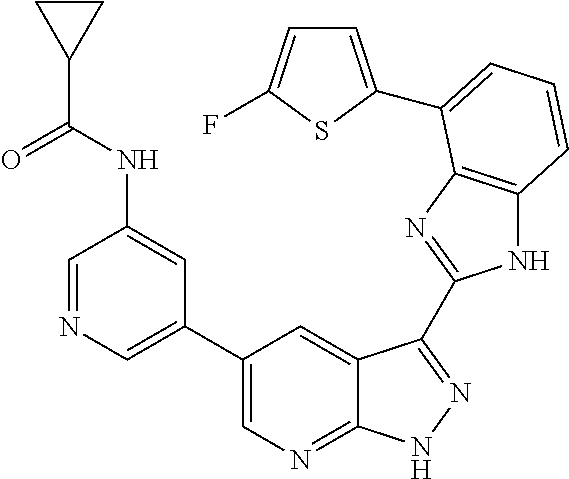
C1(C2=CN=CC(NC(C3CC3)=O)=C2)=CN=C2C(=C1)C(C1=NC3=C(N1)C=CC=C3C1=CC=C(F)S1)=NN2
